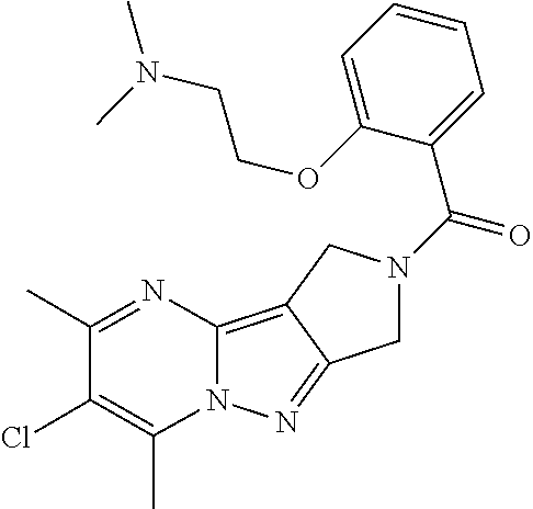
C12=C3C(=NN1C(C)=C(Cl)C(C)=N2)CN(C(=O)C1=CC=CC=C1OCCN(C)C)C3
